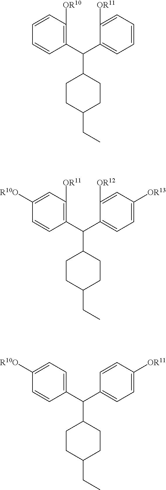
C1(C(C2=C([OR10])C=CC=C2)C2CCC(CC)CC2)=CC=CC=C1[OR11].C1(C(C2=C([OR11])C=C([R10O])C=C2)C2CCC(CC)CC2)=CC=C([OR13])C=C1[OR12].C1(C(C2=CC=C([R10O])C=C2)C2CCC(CC)CC2)=CC=C([OR11])C=C1
